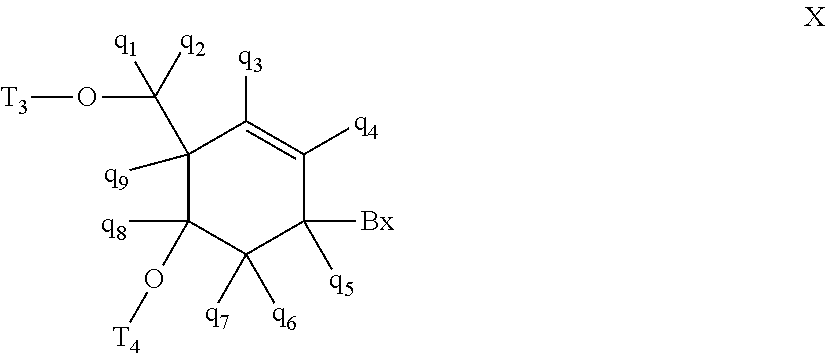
C1([q9])(C(O[T3])([q2])[q1])C([q8])(O[T4])C([q6])([q7])C([Bx])([q5])C([q4])=C1[q3]
